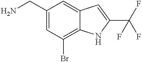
C1(CN)=CC(Br)=C2C(=C1)C=C(C(F)(F)F)N2
